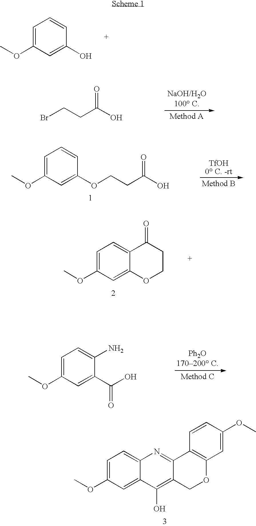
C1=C(OC)C=C2C(=C1)N=C1C(=C2O)COC2=C1C=CC(OC)=C2.C1=C(OC)C=C(O)C=C1.BrCCC(O)=O.C1=C(OC)C=C(OCCC(O)=O)C=C1.C1=C(OC)C=C2C(=C1)C(=O)CCO2.C1=C(OC)C=C(C(O)=O)C(N)=C1
